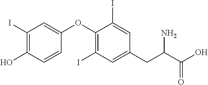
C1(I)=C(O)C=CC(OC2=C(I)C=C(CC(C(O)=O)N)C=C2I)=C1
